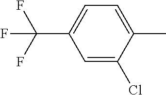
C1=C(Cl)C(C)=CC=C1C(F)(F)F
